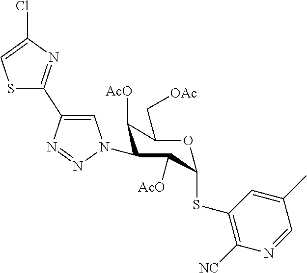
N1=CC(C)=CC(SC2OC(C[OAc])C([AcO])C(N3C=C(C4=NC(Cl)=CS4)N=N3)C2[AcO])=C1[NC]
